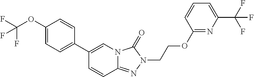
C1=CC2=NN(CCOC3=NC(C(F)(F)F)=CC=C3)C(=O)N2C=C1C1=CC=C(OC(F)(F)F)C=C1
